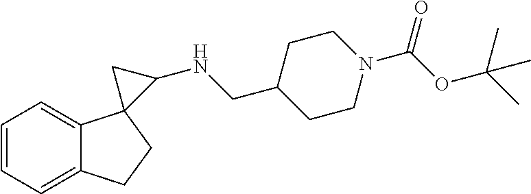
C1=CC=C2C(=C1)CCC21C(NCC2CCN(C(OC(C)(C)C)=O)CC2)C1
